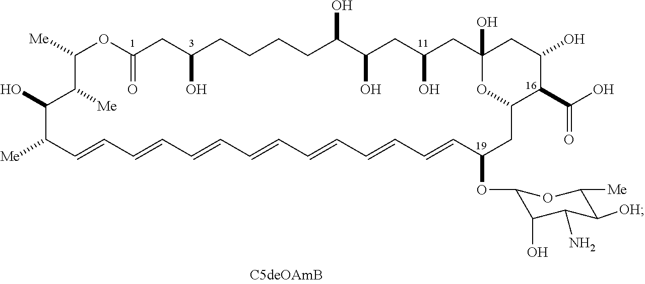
C1([Me])C([Me])C(O)C([Me])C=CC=CC=CC=CC=CC=CC=CC(OC2C(O)C(N)C([OH])C([Me])O2)CC2OC(O)(CC(O)CC(O)C(O)CCCCC(O)CC(=O)O1)CC(O)C2C(O)=O
